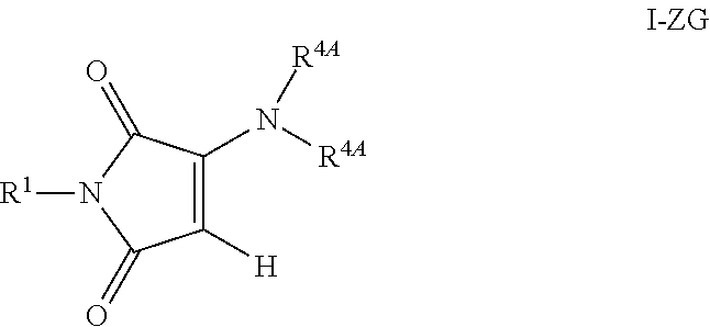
C1([H])=C(N([R4A])[R4A])C(=O)N([R1])C1=O
